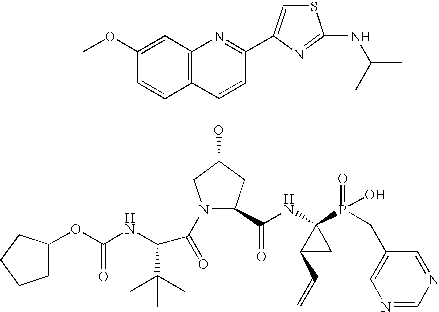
C12=C(C(OC3CN(C(=O)C(C(C)(C)C)NC(OC4CCCC4)=O)C(C(NC4(P(=O)(O)CC5=CN=CN=C5)C(C=C)C4)=O)C3)=CC(C3=CSC(NC(C)C)=N3)=N1)C=CC(OC)=C2
